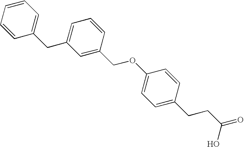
C1=C(CC2=CC=CC=C2)C=C(COC2=CC=C(CCC(O)=O)C=C2)C=C1
